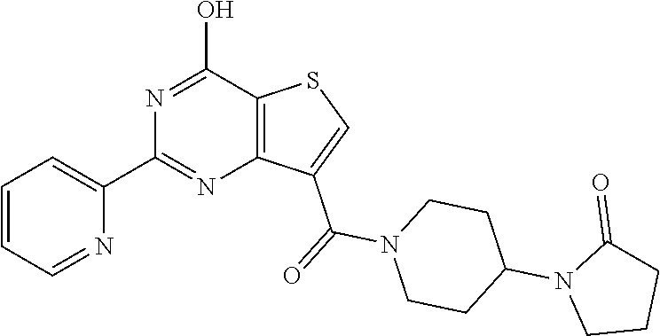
N1=C(O)C2=C(N=C1C1=CC=CC=N1)C(C(=O)N1CCC(N3CCCC3=O)CC1)=CS2
